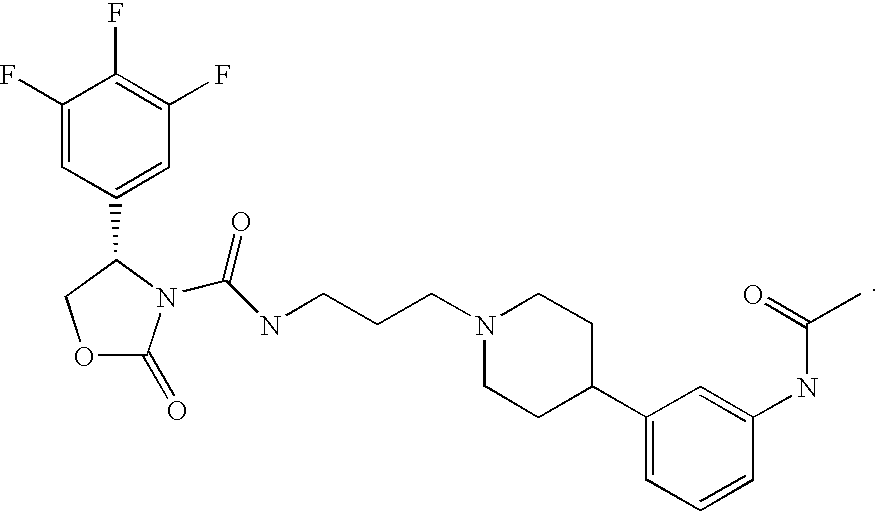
C1(F)=CC(C2N(C(NCCCN3CCC(C4=CC=CC(NC(=O)C)=C4)CC3)=O)C(=O)OC2)=CC(F)=C1F
